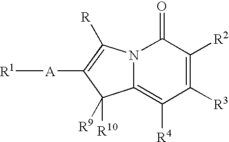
C12=C([R4])C([R3])=C([R2])C(=O)N1C([R])=C([A][R1])C2([R9])[R10]
